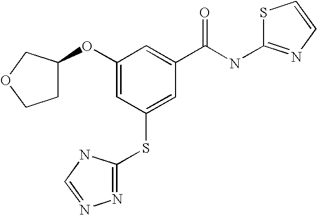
C1(OC2CCOC2)=CC(SC2=NN=CN2)=CC(C(NC2=NC=CS2)=O)=C1
